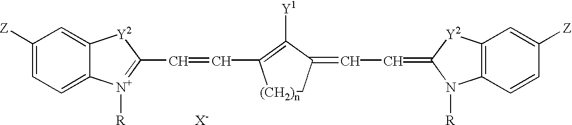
C1([Z])=CC=C2C(=C1)[Y2]C(C=CC1=C([Y1])C(=CC=C3N([R])C4=C(C=C([Z])C=C4)[Y2]3)C[(CH2)n]1)=[N+]2[R].[X-]
